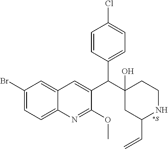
C1(Br)=CC=C2C(=C1)C=C(C(C1(O)CC(C=C)NCC1)C1=CC=C(Cl)C=C1)C(OC)=N2.[*S]
